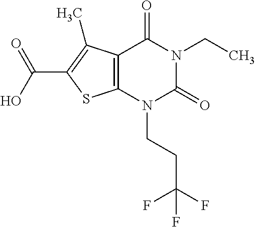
C12=C(N(CCC(F)(F)F)C(=O)N(CC)C1=O)SC(C(O)=O)=C2C
